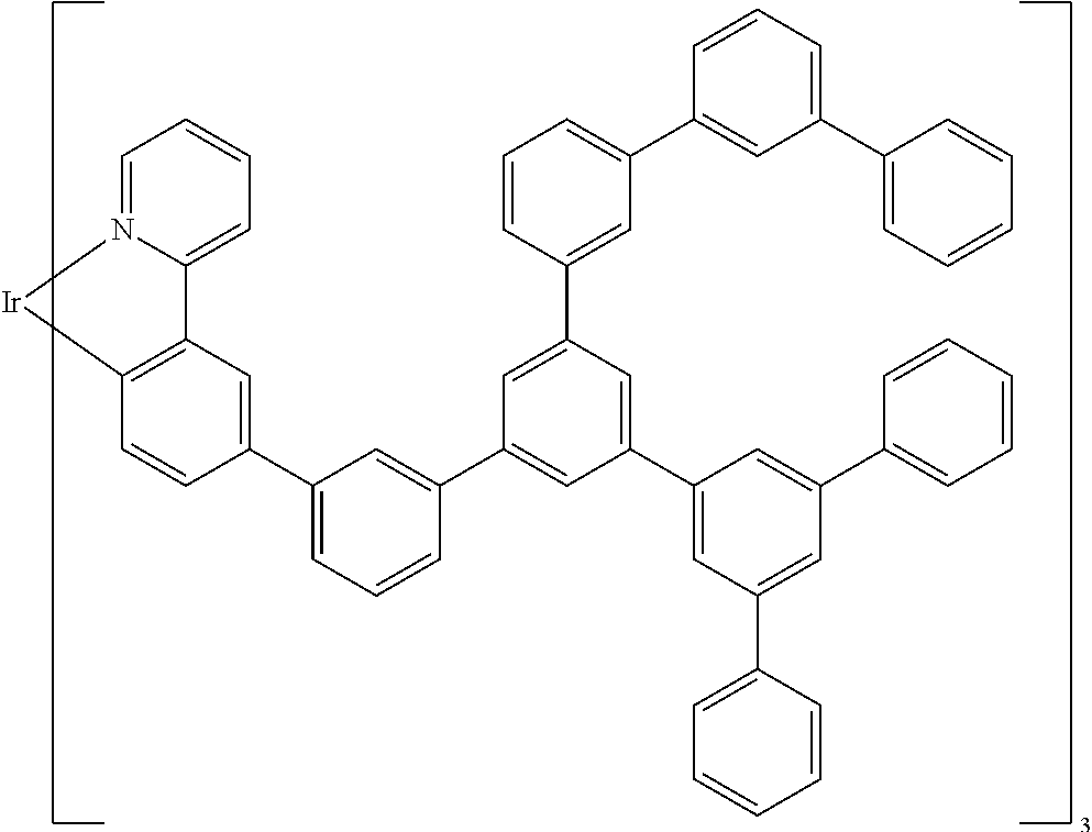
C12=CC=CC=N1[Ir]C1=C2C=C(C2=CC=CC(C3=CC(C4=CC(C5=CC=CC=C5)=CC(C5=CC=CC=C5)=C4)=CC(C4=CC(C5=CC(C6=CC=CC=C6)=CC=C5)=CC=C4)=C3)=C2)C=C1
